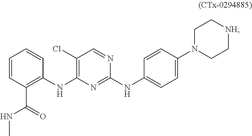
N(C1=C(Cl)C=NC(NC2=CC=C(N3CC[NH]CC3)C=C2)=N1)C1=C(C(=O)NC)C=CC=C1
